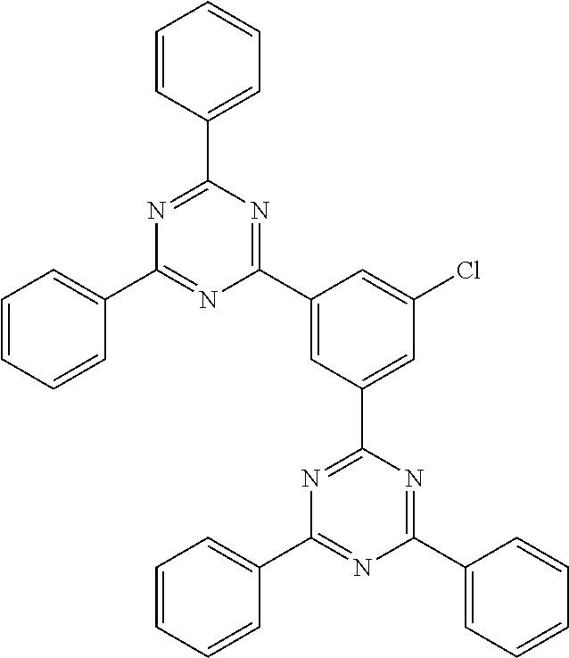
C1=CC=CC(C2=NC(C3=CC(C4=NC(C5=CC=CC=C5)=NC(C5=CC=CC=C5)=N4)=CC(Cl)=C3)=NC(C3=CC=CC=C3)=N2)=C1
